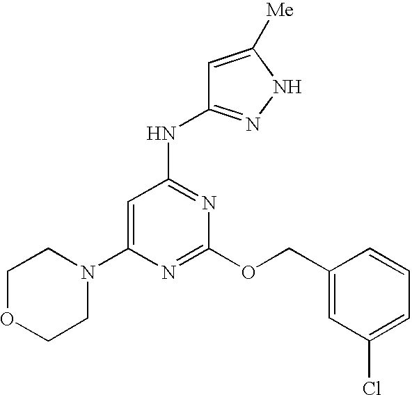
C1OCCN(C2=CC(NC3=NNC([Me])=C3)=NC(OCC3=CC(Cl)=CC=C3)=N2)C1
